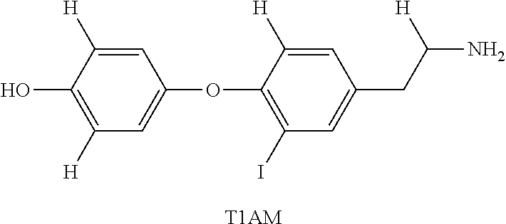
C1=C([H])C(O)=C([H])C=C1OC1=C(I)C=C(CC(N)[H])C=C1[H].[T1AM]
